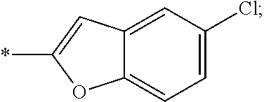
C12=CC=C(Cl)C=C1C=C(*)O2
